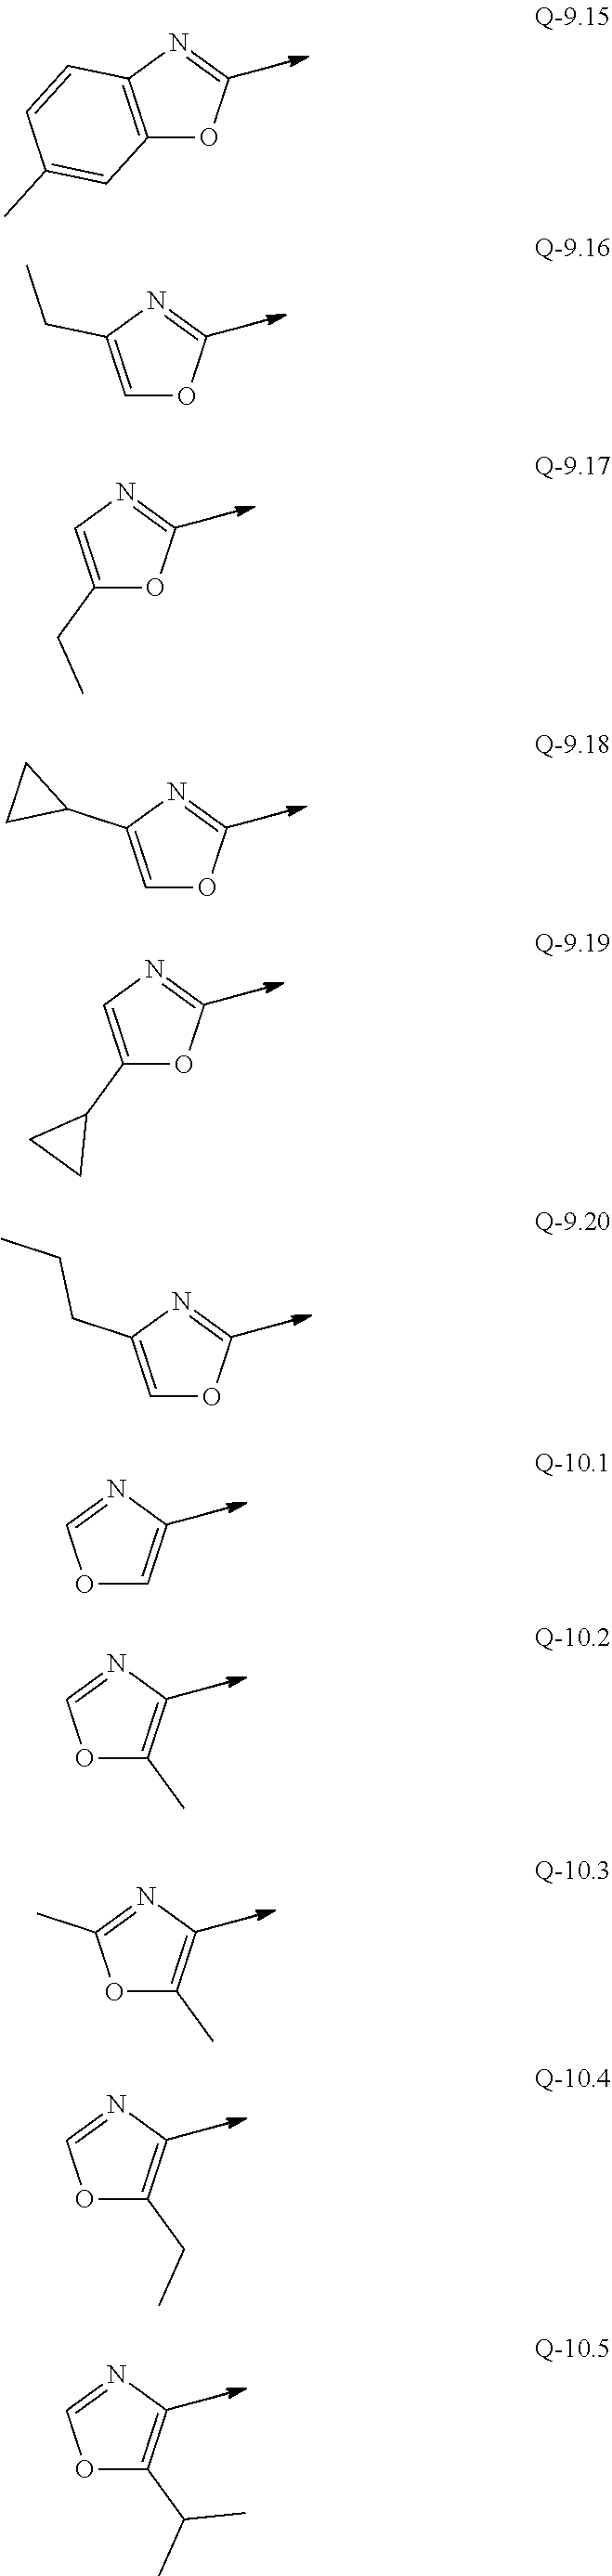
C12=C(N=CO1)C=CC(C)=C2.C1=C(CC)N=CO1.C1(CC)=CN=CO1.C1=C(C2CC2)N=CO1.C1(C2CC2)=CN=CO1.C1=C(CCC)N=CO1.O1C=CN=C1.O1C(C)=CN=C1.O1C(C)=CN=C1C.O1C(CC)=CN=C1.O1C(C(C)C)=CN=C1
